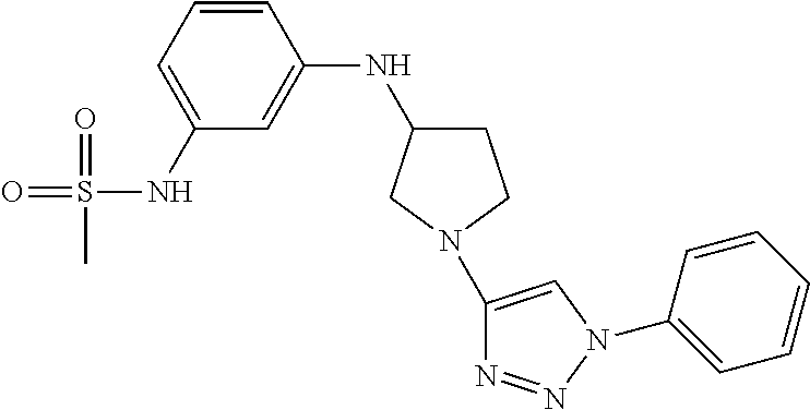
C1=CC=C(NS(=O)(=O)C)C=C1NC1CCN(C2=CN(C3=CC=CC=C3)N=N2)C1
